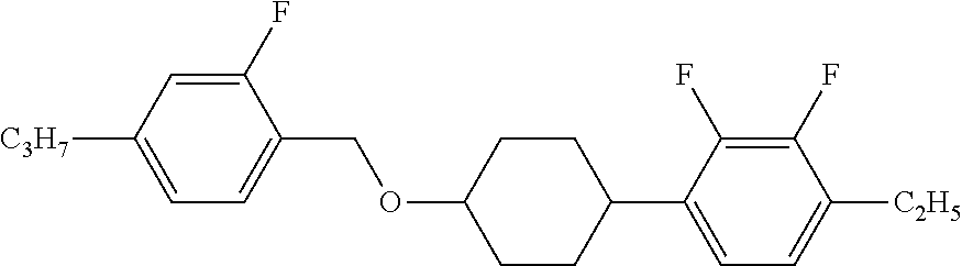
C1(F)=CC([C3H7])=CC=C1COC1CCC(C2=CC=C([C2H5])C(F)=C2F)CC1
